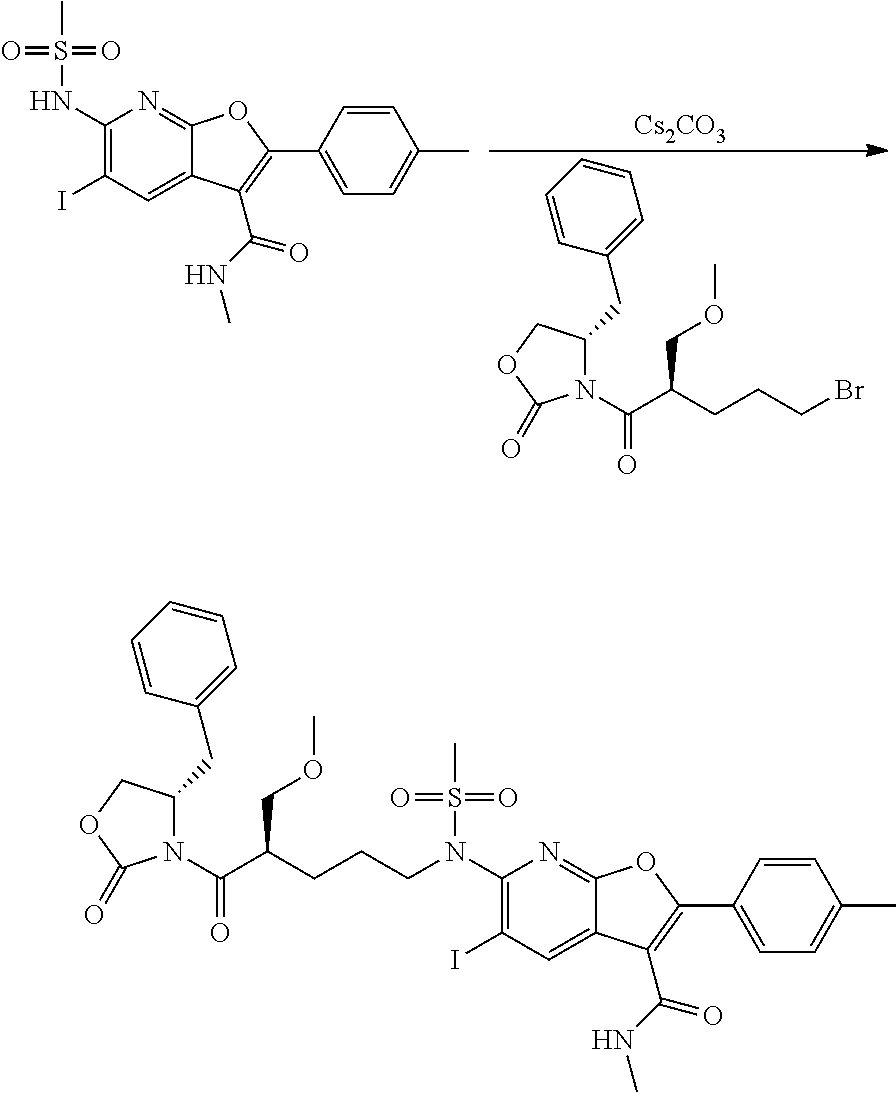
N1(C(C(CCCBr)COC)=O)C(CC2=CC=CC=C2)COC1=O.[Cs2CO3].C1(NS(C)(=O)=O)=C(I)C=C2C(=N1)OC(C1=CC=C(C)C=C1)=C2C(=O)NC.C1(N(S(C)(=O)=O)CCCC(C(N2C(CC3=CC=CC=C3)COC2=O)=O)COC)=C(I)C=C2C(=N1)OC(C1=CC=C(C)C=C1)=C2C(=O)NC
